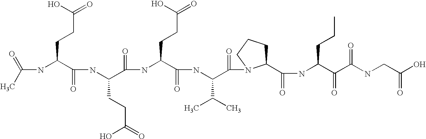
CC(=O)NC(C(NC(C(NC(C(NC(C(=O)N1C(C(NC(C(C(NCC(O)=O)=O)=O)CCC)=O)CCC1)C(C)C)=O)CCC(=O)O)=O)CCC(O)=O)=O)CCC(=O)O
